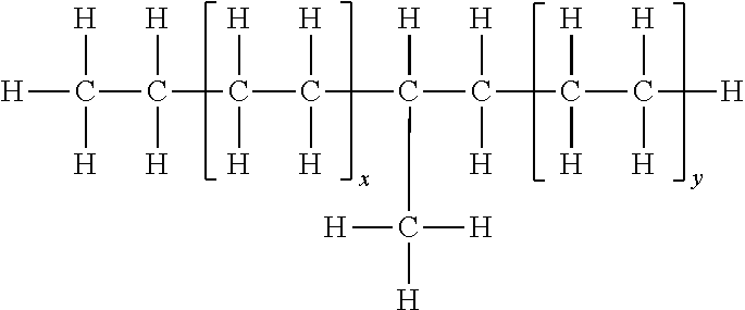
[H]C(C(C(C(C(C(C(C([H])([H])[H])([H])[H])([H])[H])([H])C([H])([H])[H])([H])[H])([H])[H])([H])[H])([H])[H]
